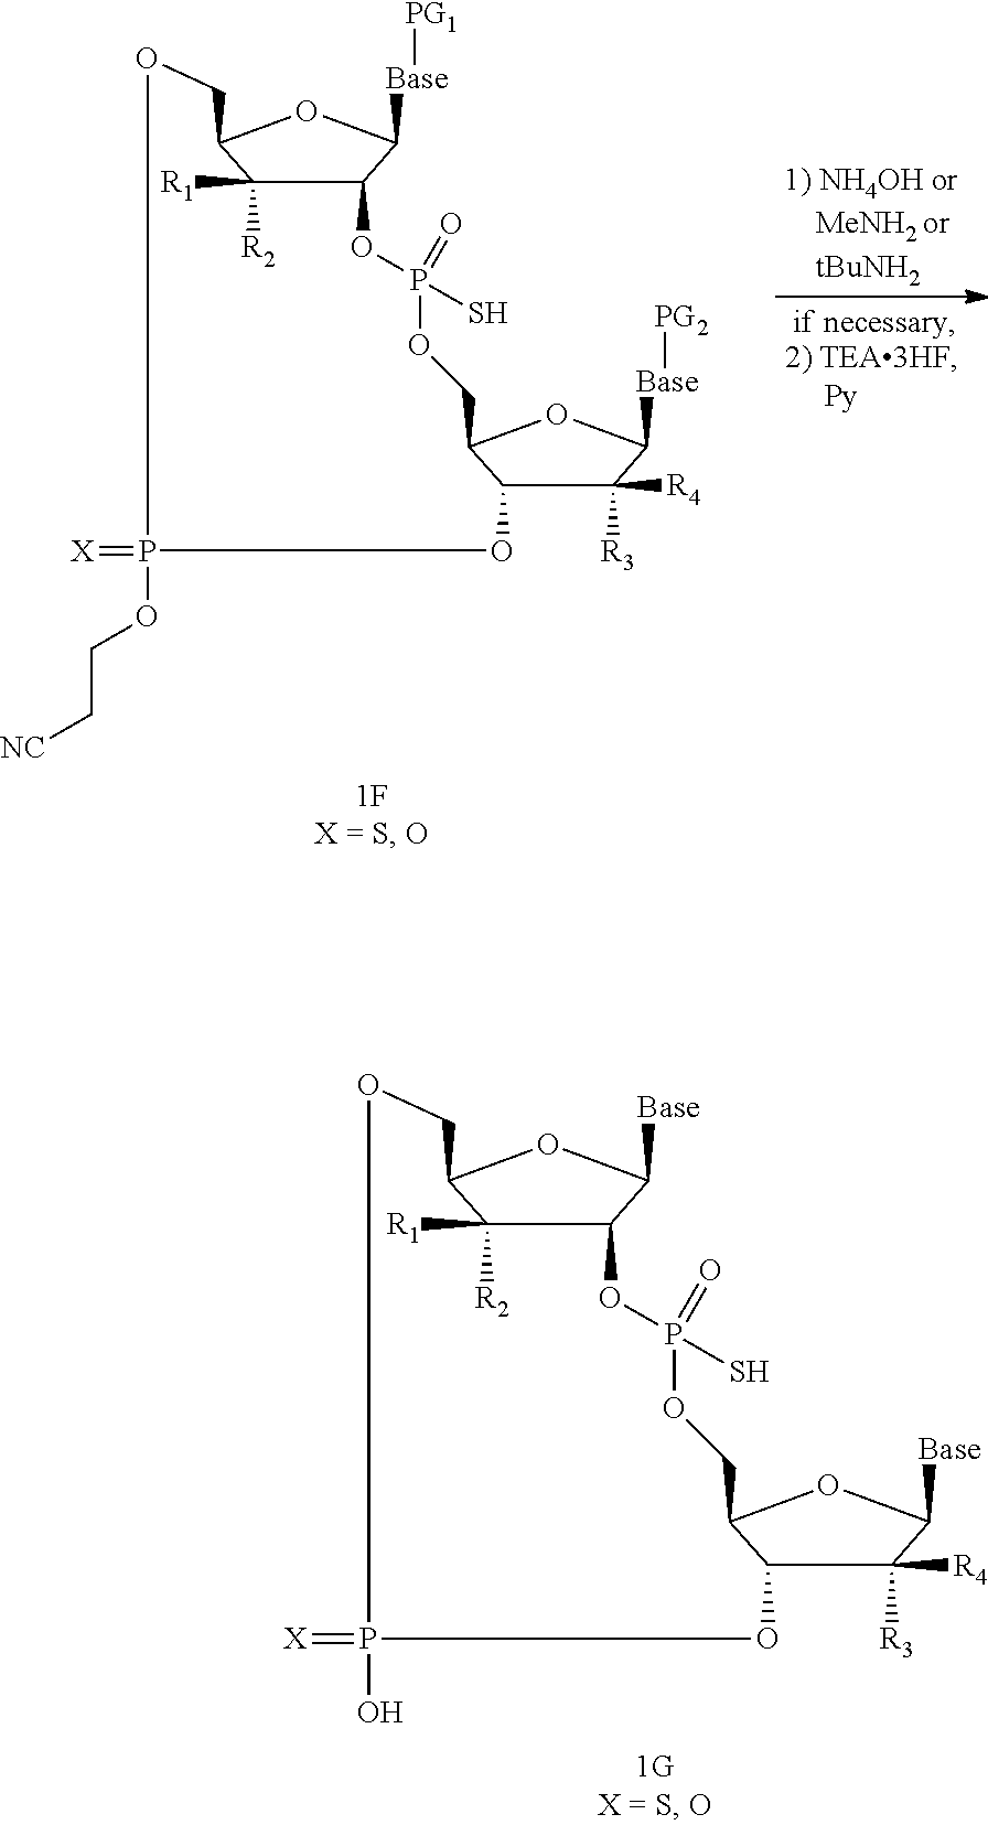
[Base]C1C2C([R2])([R1])C(O1)COP(O)(=[X])OC1C([R4])([R3])C([Base])OC1COP(=O)(S)O2.[Base](C1C2C([R2])([R1])C(O1)COP(OCC[NC])(=[X])OC1C([R4])([R3])C([Base][PG2])OC1COP(=O)(S)O2)[PG1]
